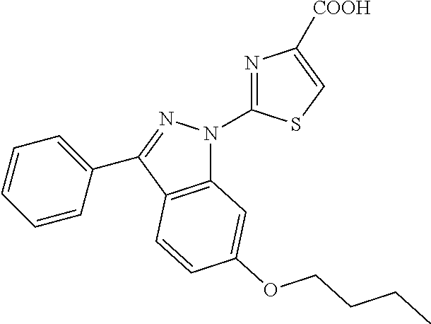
C12=C(C(C3=CC=CC=C3)=NN1C1=NC([COOH])=CS1)C=CC(OCCCC)=C2
